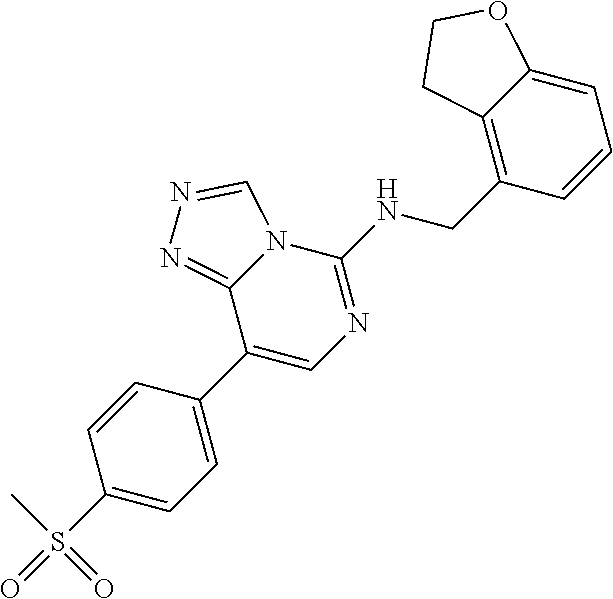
C1(S(=O)(=O)C)=CC=C(C2=CN=C(NCC3=C4C(=CC=C3)OCC4)N3C2=NN=C3)C=C1
